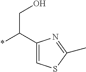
*C(CO)C1=CSC(C)=N1
